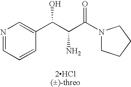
N1=CC=CC(C(C(C(N2CCCC2)=O)N)O)=C1.[2HCl()-threo]
